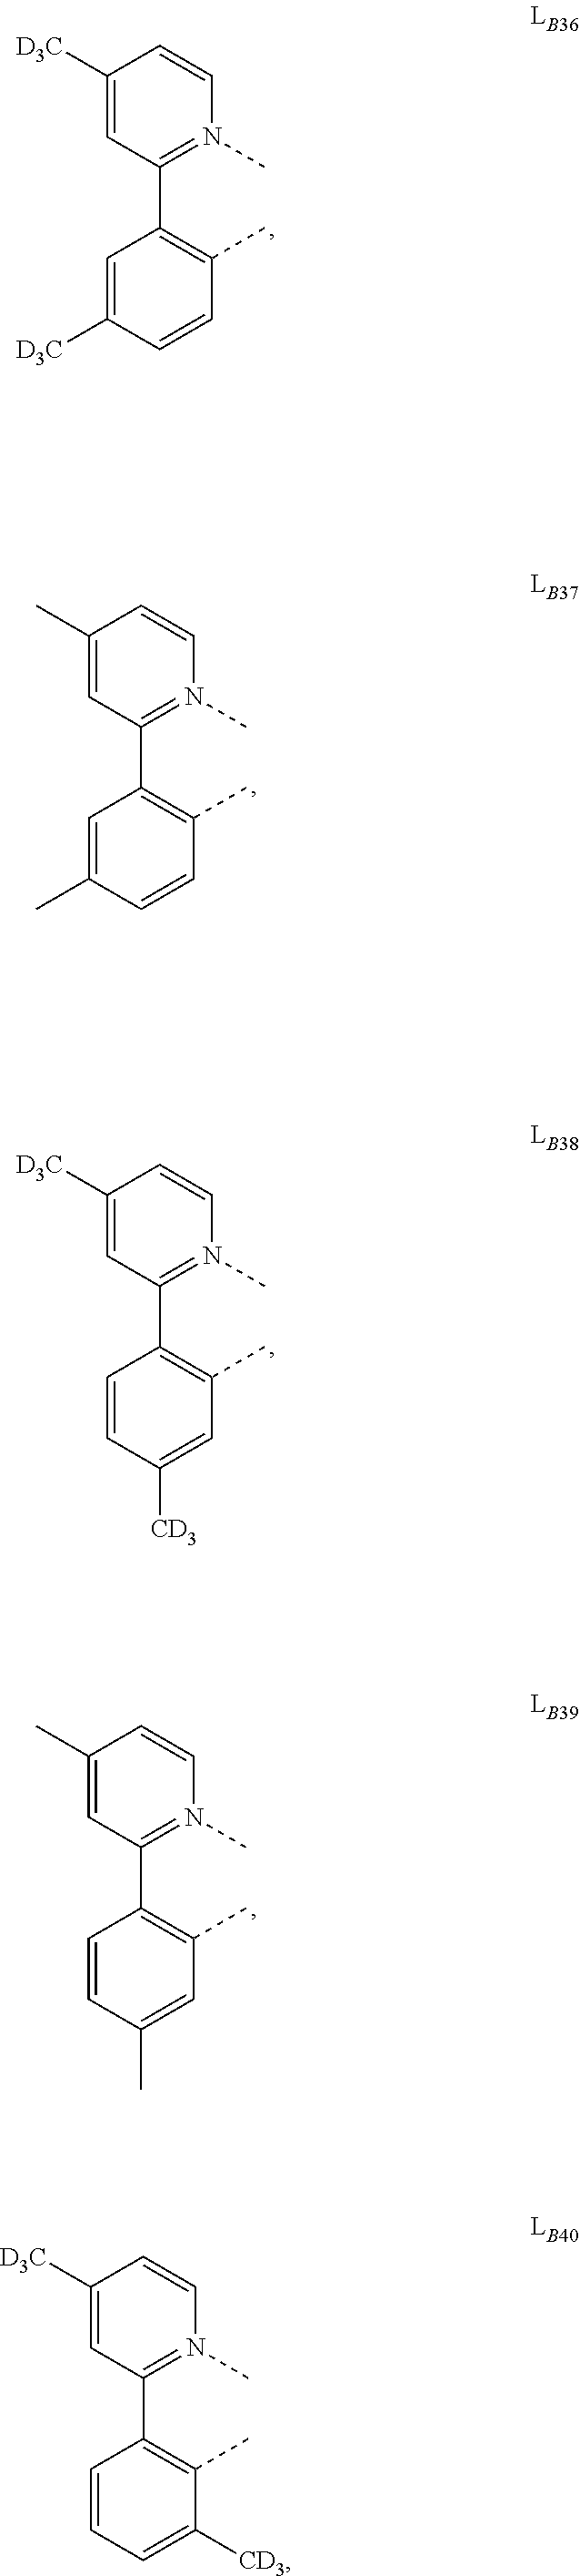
C1([D3C])=CC(C2=C(C)C=CC([D3C])=C2)=N(C)C=C1.C1([D3C])=CC(C2=C(C)C=C([CD3])C=C2)=N(C)C=C1.C1(C)=CC(C2=C(C)C=C(C)C=C2)=N(C)C=C1.C1(C)=CC(C2=C(C)C=CC(C)=C2)=N(C)C=C1.C1([D3C])=CC(C2=C(C)C([CD3])=CC=C2)=N(C)C=C1
